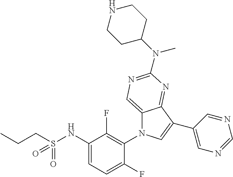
C12=CN=C(N(C3CCNCC3)C)N=C1C(C1=CN=CN=C1)=CN2C1=C(F)C(NS(CCC)(=O)=O)=CC=C1F
